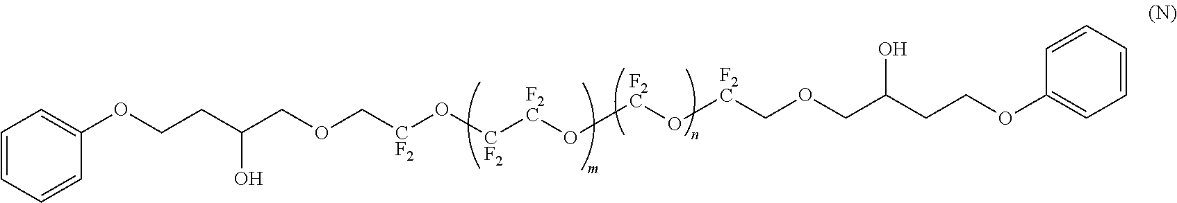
C1(OCCC(COC[CF2]O[CF2][F2C]O[F2C]O[F2C]COCC(CCOC2=CC=CC=C2)O)O)=CC=CC=C1
